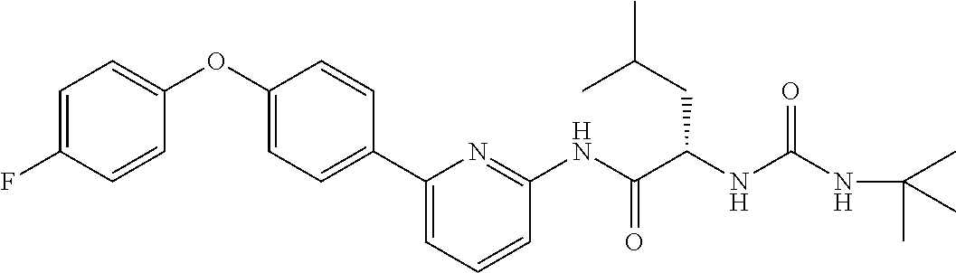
C1=C(F)C=CC(OC2=CC=C(C3=CC=CC(NC(C(NC(NC(C)(C)C)=O)CC(C)C)=O)=N3)C=C2)=C1
